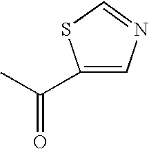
C1(C(C)=O)=CN=CS1
